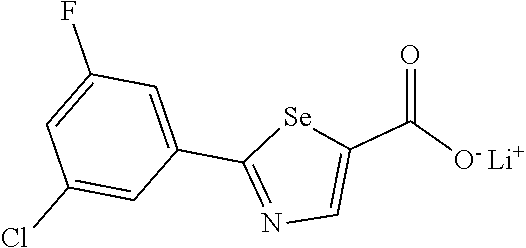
C1(F)=CC(Cl)=CC(C2=NC=C(C([O- Li+])=O)[Se]2)=C1
